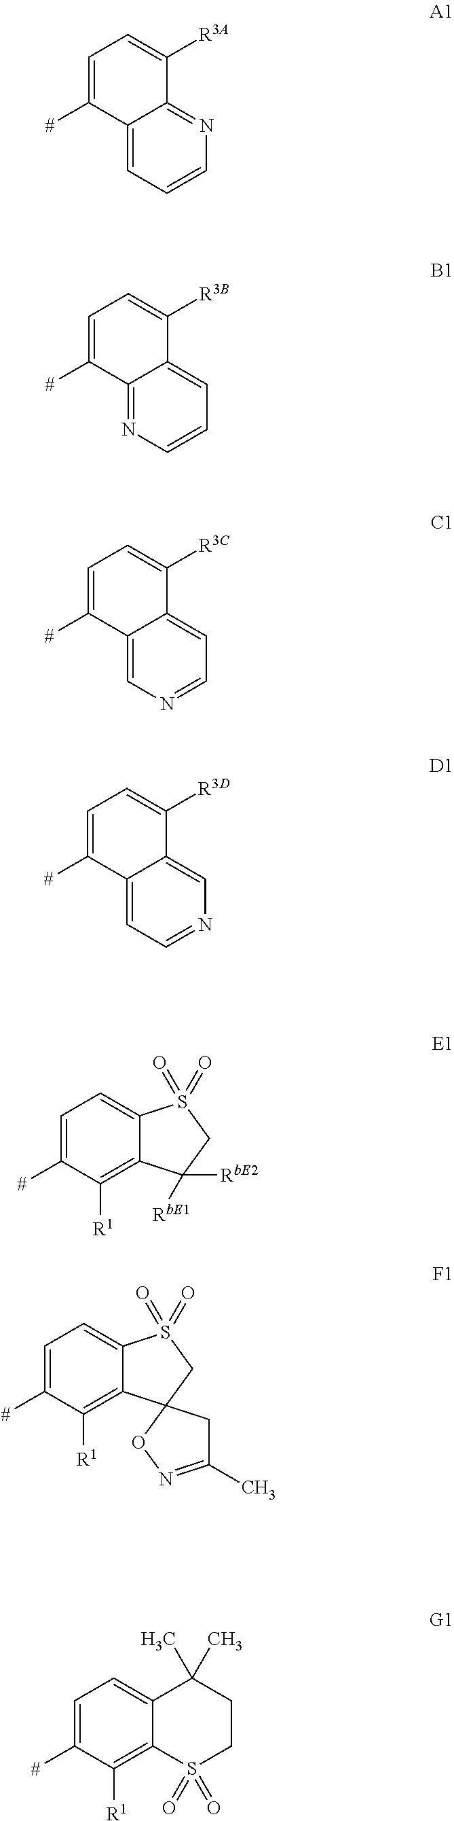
C12=CC=CN=C1C([R3A])=CC=C2[#].C12=NC=CC=C1C([R3B])=CC=C2[#].C12=CN=CC=C1C([R3C])=CC=C2[#].C12=CC=NC=C1C([R3D])=CC=C2[#].C1=C([#])C([R1])=C2C(=C1)S(=O)(=O)CC2([RbE1])[RbE2].C1=C([#])C([R1])=C2C(=C1)S(=O)(=O)CC21CC(C)=NO1.C1=C([#])C([R1])=C2C(=C1)C(C)(C)CCS2(=O)=O
